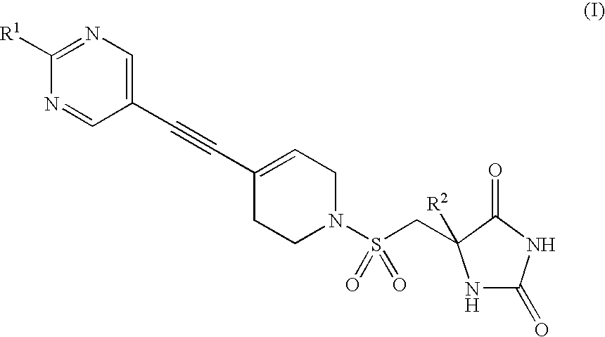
C1([R1])=NC=C(C#CC2=CCN(S(CC3([R2])NC(=O)NC3=O)(=O)=O)CC2)C=N1
